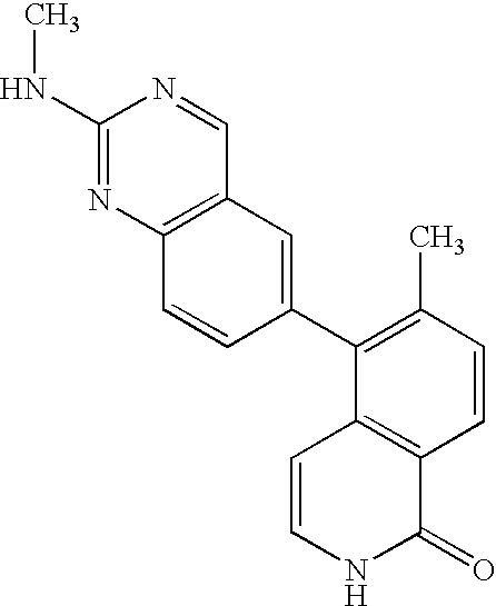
C1(NC)=NC2=C(C=N1)C=C(C1=C(C)C=CC3=C1C=CNC3=O)C=C2
